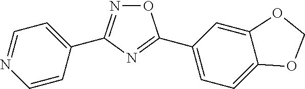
O1N=C(C2=CC=NC=C2)N=C1C1=CC=C2C(=C1)OCO2
